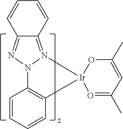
C1=CC=CC2=C1N1N(=C3C(=N1)C=CC=C3)[Ir]21O=C(C)C=C(C)O1
